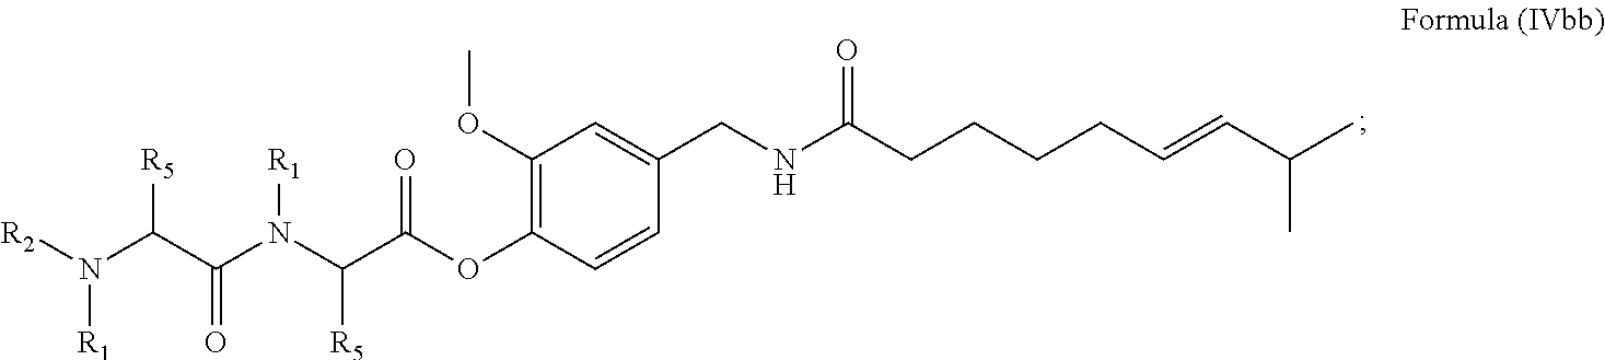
C1(OC)=C(OC(C(N(C(C(N([R2])[R1])[R5])=O)[R1])[R5])=O)C=CC(CNC(CCCCC=CC(C)C)=O)=C1
